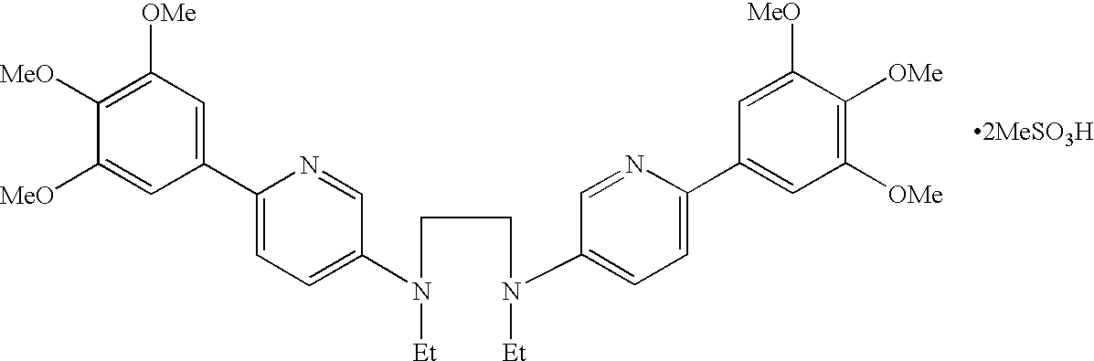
C1(C2=CC=C(N([Et])CCN(C3=CC=C(C4=CC([OMe])=C([OMe])C([MeO])=C4)N=C3)[Et])C=N2)=CC([OMe])=C([MeO])C([MeO])=C1
